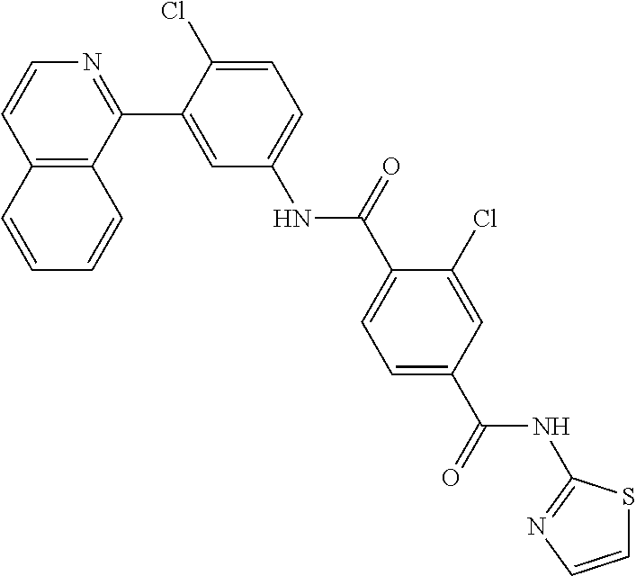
C12=C(C(C3=CC(NC(C4=CC=C(C(=O)NC5=NC=CS5)C=C4Cl)=O)=CC=C3Cl)=NC=C1)C=CC=C2
